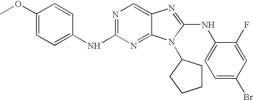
N(C1=NC=C2C(=N1)N(C1CCCC1)C(NC1=CC=C(Br)C=C1F)=N2)C1=CC=C(OC)C=C1
